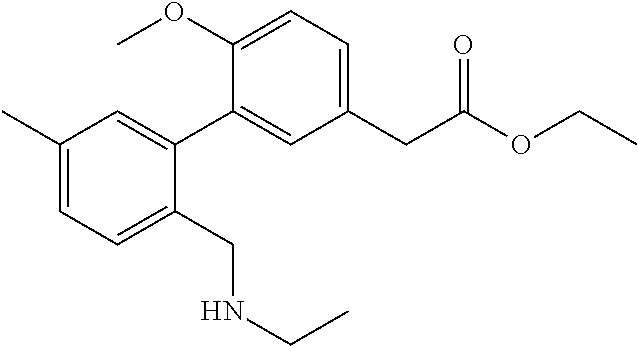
C1(C)=CC=C(CNCC)C(C2=CC(CC(OCC)=O)=CC=C2OC)=C1
